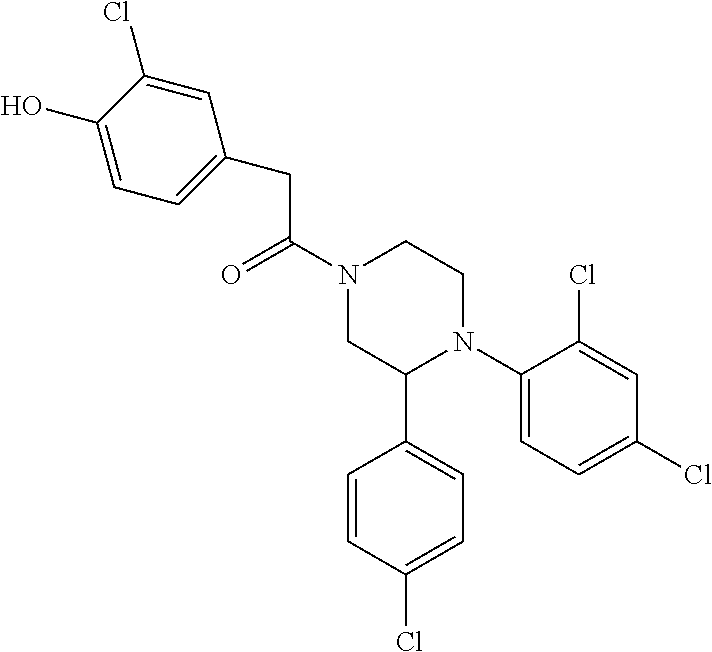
C(C(N1CC(C2=CC=C(Cl)C=C2)N(C2=CC=C(Cl)C=C2Cl)CC1)=O)C1=CC=C(O)C(Cl)=C1
